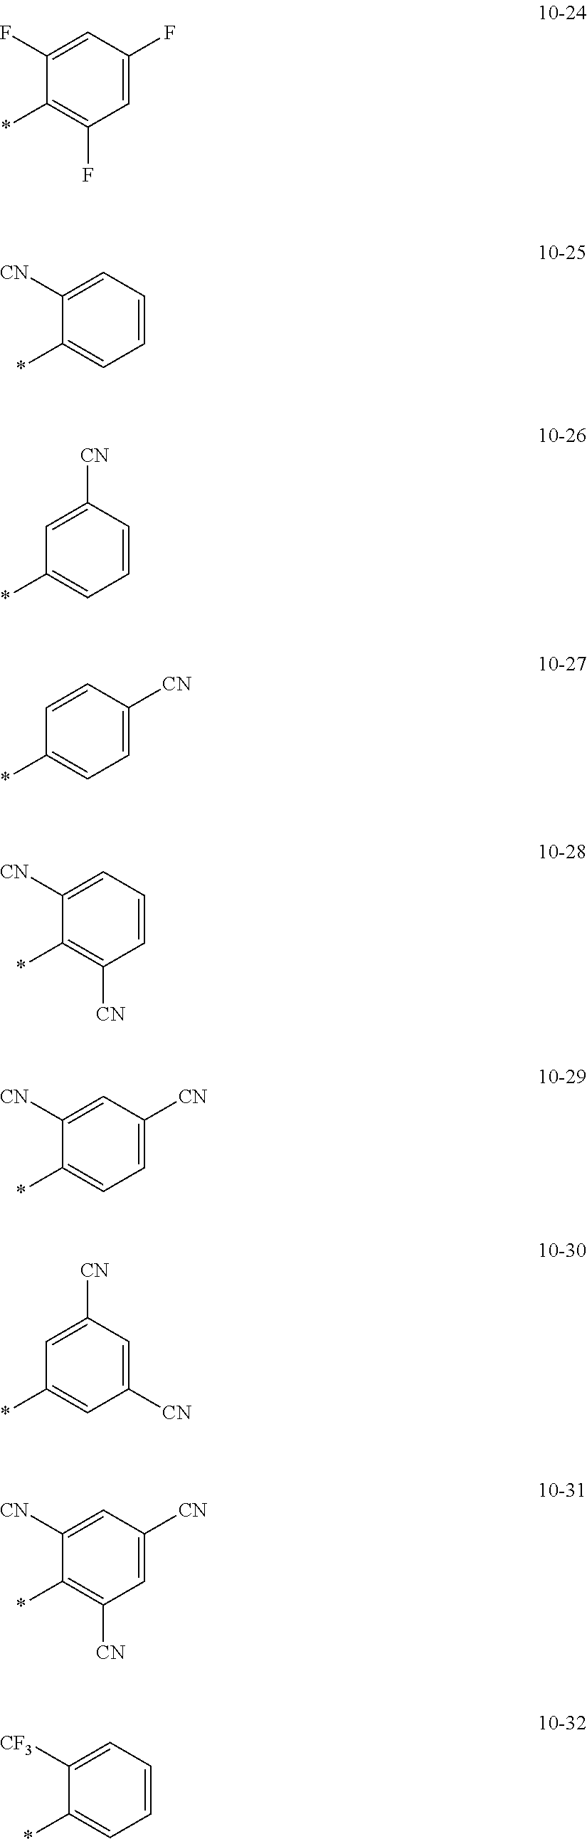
C1(F)=CC(F)=CC(F)=C1*.C1([CN])=CC=CC=C1*.C1=C([CN])C=CC=C1*.C1=CC([CN])=CC=C1*.C1([CN])=CC=CC([CN])=C1*.C1([CN])=CC([CN])=CC=C1*.C1=C([CN])C=C([CN])C=C1*.C1([CN])=CC([CN])=CC([CN])=C1*.C1([CF3])=CC=CC=C1*
